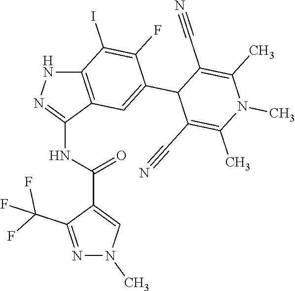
C12=C(C(NC(C3=CN(C)N=C3C(F)(F)F)=O)=NN1)C=C(C1C(C#N)=C(C)N(C)C(C)=C1C#N)C(F)=C2I
